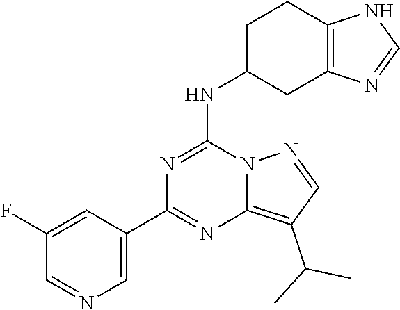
C1(C2=NC3=C(C(C)C)C=NN3C(NC3CC4=C(CC3)NC=N4)=N2)=CN=CC(F)=C1
